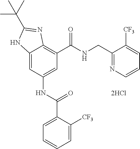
C12=CC(NC(C3=CC=CC=C3[CF3])=O)=CC(C(=O)NCC3=NC=CC=C3[CF3])=C1N=C(C(C)(C)C)N2.[2HCl]
